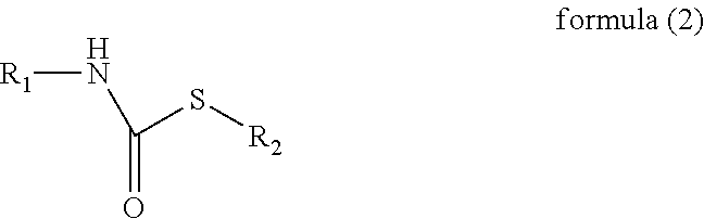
[R1]NC(=O)S[R2]
